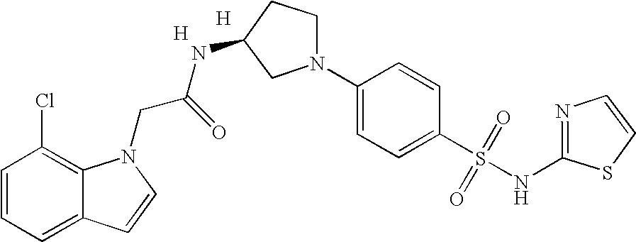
C1=CC=C2C(=C1Cl)N(CC(NC1CN(C3=CC=C(S(=O)(=O)NC4=NC=CS4)C=C3)CC1)=O)C=C2.[H].[H]
